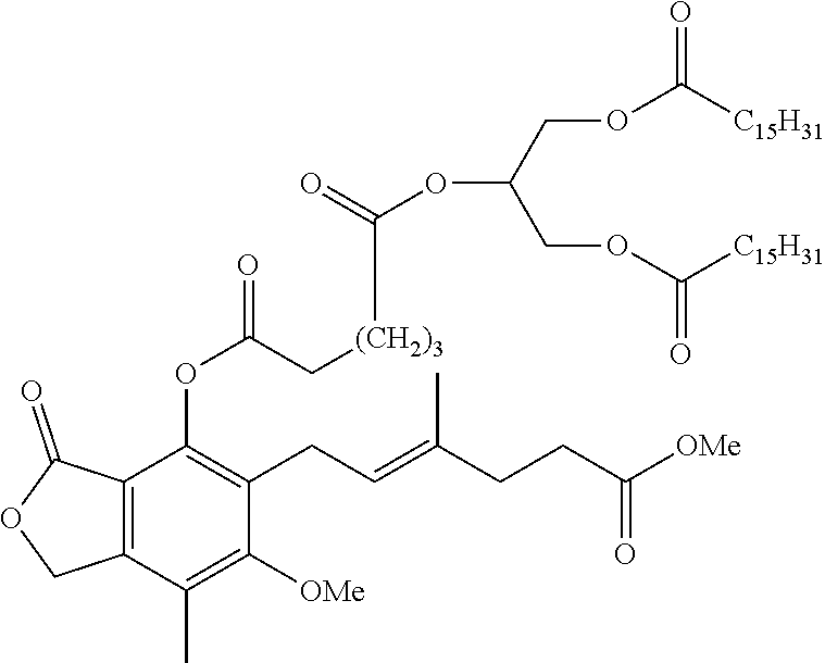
C12=C(C(=O)OC1)C(OC(=O)C[(CH2)3]C(OC(COC([C15H31])=O)COC([C15H31])=O)=O)=C(CC=C(CCC([OMe])=O)C)C([OMe])=C2C
